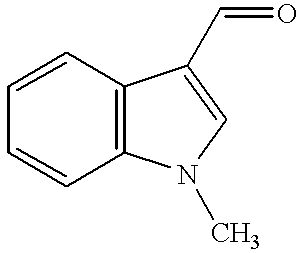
C1=CC2=C(C=C1)N(C)C=C2C=O
